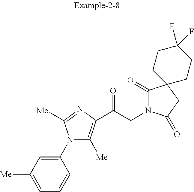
C1(N2C([Me])=C(C(CN3C(=O)C4(CC3=O)CCC(F)(F)CC4)=O)N=C2[Me])=CC([Me])=CC=C1
